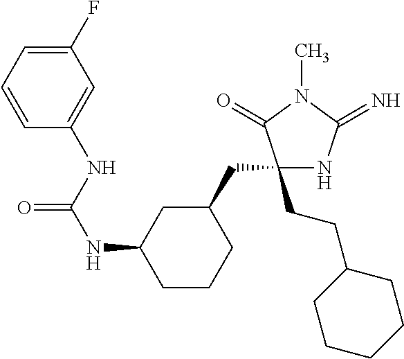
C1(CCC2CCCCC2)(CC2CC(NC(NC3=CC(F)=CC=C3)=O)CCC2)NC(=N)N(C)C1=O
